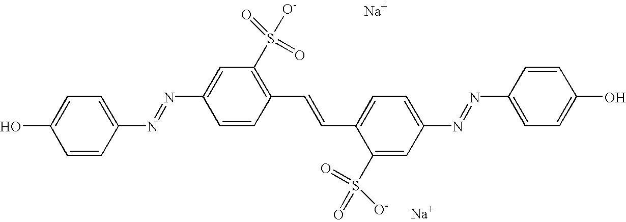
C1=CC(N=NC2=CC(S([O-])(=O)=O)=C(C=CC3=CC=C(N=NC4=CC=C(O)C=C4)C=C3S(=O)(=O)[O-])C=C2)=CC=C1O.[Na].[Na]
